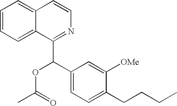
C1=CC=C2C(=C1)C=CN=C2C(C1=CC=C(CCCC)C([OMe])=C1)OC(=O)C
